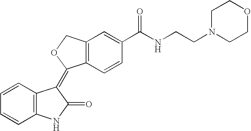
C1=CC=CC2=C1C(=C1C3=C(C=C(C(NCCN4CCOCC4)=O)C=C3)CO1)C(=O)N2
